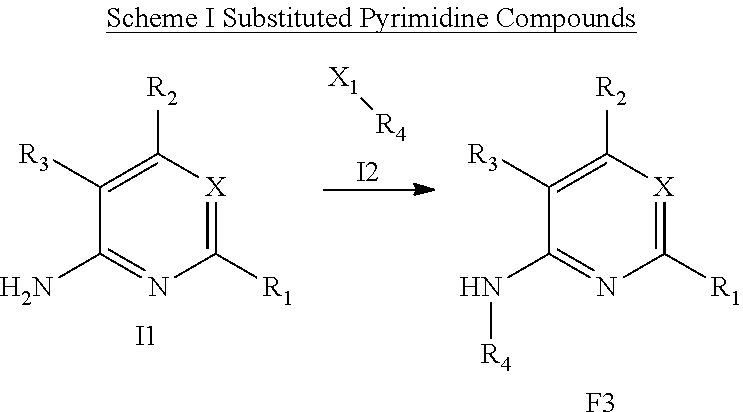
[X1][R4].[I2].C1([R3])=C([R2])[X]=C([R1])N=C1N[R4].[F3].C1([R3])=C([R2])[X]=C([R1])N=C1N.[I1]
